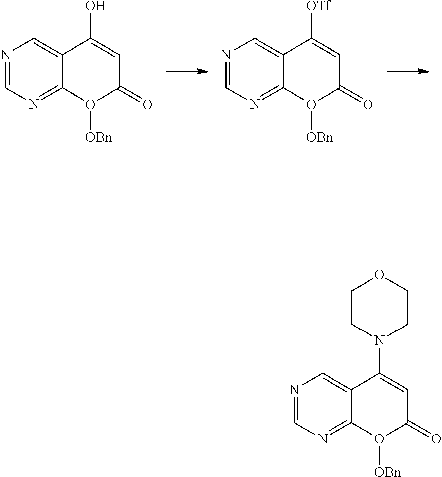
N1=CN=C2C(=C1)C(O)=CC(=O)O2[OBn].N1=CN=C2C(=C1)C([OTf])=CC(=O)O2[OBn].N1=CN=C2C(=C1)C(N1CCOCC1)=CC(=O)O2[OBn]
